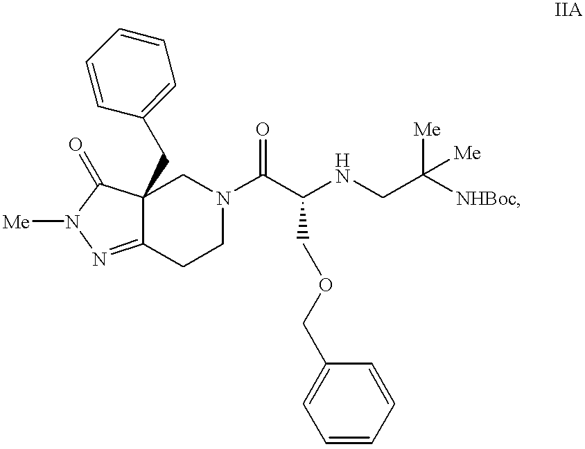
C12=NN([Me])C(=O)C1(CC1=CC=CC=C1)CN(C(C(NCC([NHBoc])([Me])[Me])COCC1=CC=CC=C1)=O)CC2
